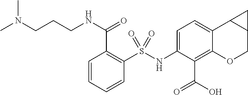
C1(S(NC2=CC=C3C(=C2C(O)=O)OCC2C3C2)(=O)=O)=C(C(NCCCN(C)C)=O)C=CC=C1
